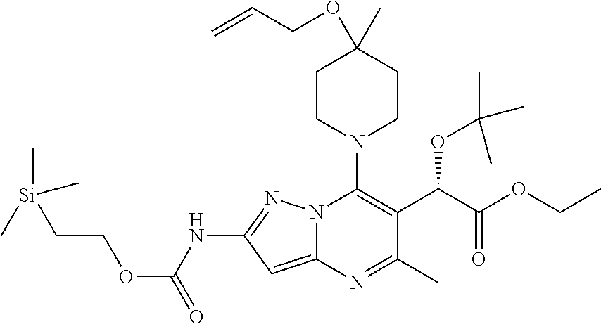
C1CN(C2=C(C(C(=O)OCC)OC(C)(C)C)C(C)=NC3=CC(NC(OCC[Si](C)(C)C)=O)=NN23)CCC1(OCC=C)C
